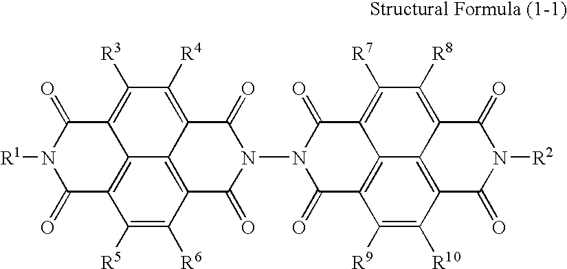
C1([R4])=C2C3=C(C([R6])=C([R5])C4=C3C(=C1[R3])C(=O)N([R1])C4=O)C(=O)N(N1C(=O)C3=C4C(=C([R7])C([R8])=C5C4=C(C([R10])=C3[R9])C(=O)N([R2])C5=O)C1=O)C2=O
